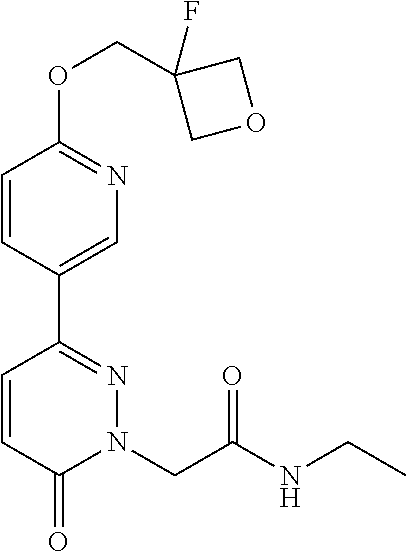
C1=CC(C2=NN(CC(NCC)=O)C(=O)C=C2)=CN=C1OCC1(F)COC1
